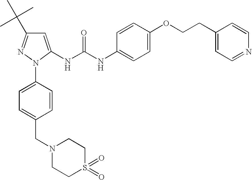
C1=C(NC(NC2=CC=C(OCCC3=CC=NC=C3)C=C2)=O)N(C2=CC=C(CN3CCS(=O)(=O)CC3)C=C2)N=C1C(C)(C)C
